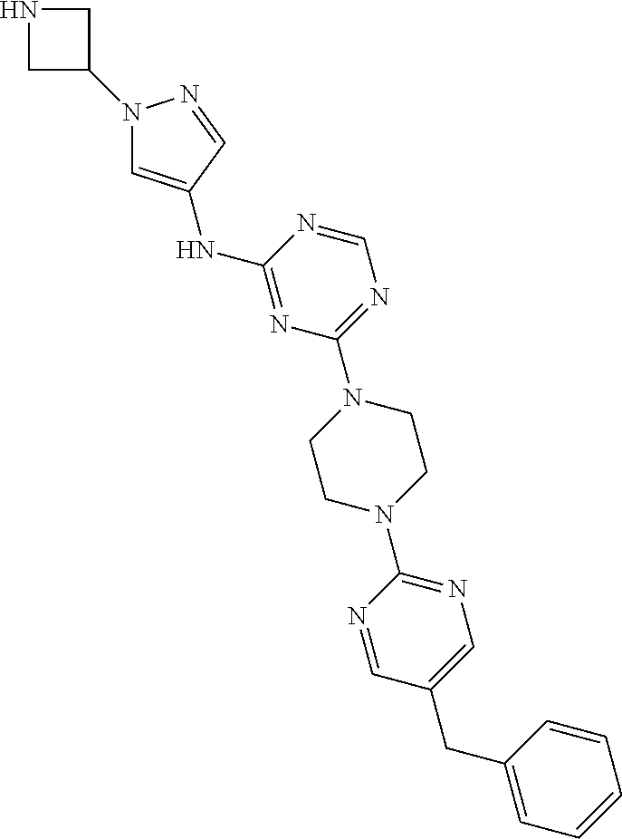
C1C(N2C=C(NC3=NC(N4CCN(C5=NC=C(CC6=CC=CC=C6)C=N5)CC4)=NC=N3)C=N2)CN1
